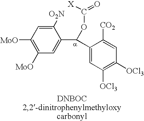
C1=C(C(C2=CC([OCl3])=C([OCl3])C=C2[CO2])OC(=O)[X])C([O2N])=CC([MoO])=C1[MoO]
